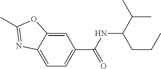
C12=CC(C(NC(C(C)C)CCC)=O)=CC=C1N=C(C)O2
